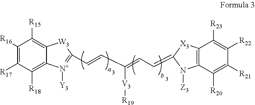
C1([R16])=C([R17])C([R18])=C2C(=C1[R15])[W3]C(C=CC(=CC=C1[X3]C3=C(C([R20])=C([R21])C([R22])=C3[R23])N1[Z3])[V3][R19])=[N+]2[Y3]
